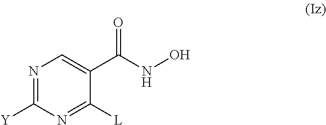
C1(C(NO)=O)=CN=C([Y])N=C1[L]
